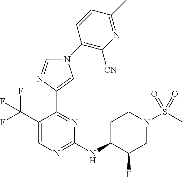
C1(NC2C(F)CN(S(C)(=O)=O)CC2)=NC=C(C(F)(F)F)C(C2=CN(C3=C([CN])N=C(C)C=C3)C=N2)=N1
